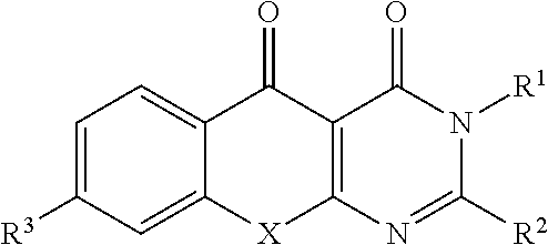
C1=C([R3])C=C2C(=C1)C(=O)C1=C([X]2)N=C([R2])N([R1])C1=O
